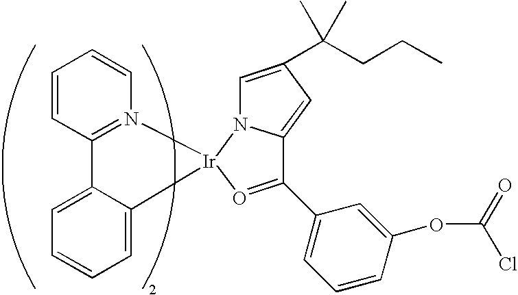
C1=CC2=N(C=C1)[Ir]1(C3=CC=CC=C23)N2C=C(C(CCC)(C)C)C=C2C(C2=CC=CC(OC(=O)Cl)=C2)=O1
